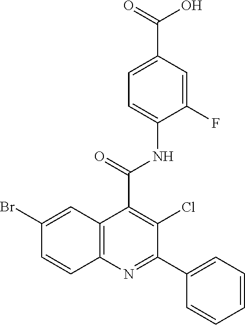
C1=C(C(=O)O)C=C(F)C(NC(C2=C(Cl)C(C3=CC=CC=C3)=NC3=C2C=C(Br)C=C3)=O)=C1
